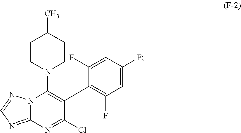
N12C(=NC=N1)N=C(Cl)C(C1=C(F)C=C(F)C=C1F)=C2N1CCC(C)CC1
